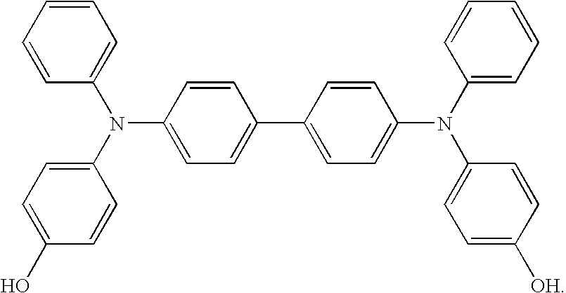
C1=CC(N(C2=CC=C(O)C=C2)C2=CC=C(C3=CC=C(N(C4=CC=CC=C4)C4=CC=C([OH])C=C4)C=C3)C=C2)=CC=C1
